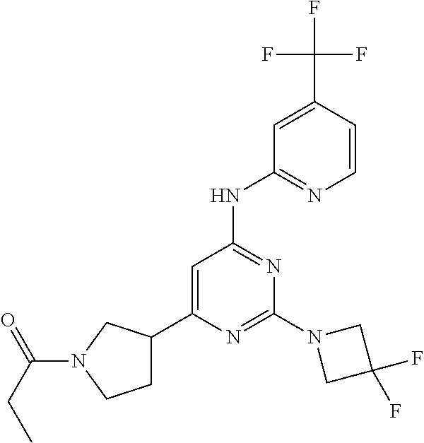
N1=C(N2CC(F)(F)C2)N=C(NC2=NC=CC(C(F)(F)F)=C2)C=C1C1CCN(C(CC)=O)C1
